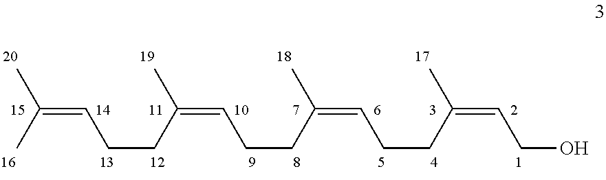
C(=C(C)C)CCC(=CCCC(C)=CCCC(C)=CCO)C
